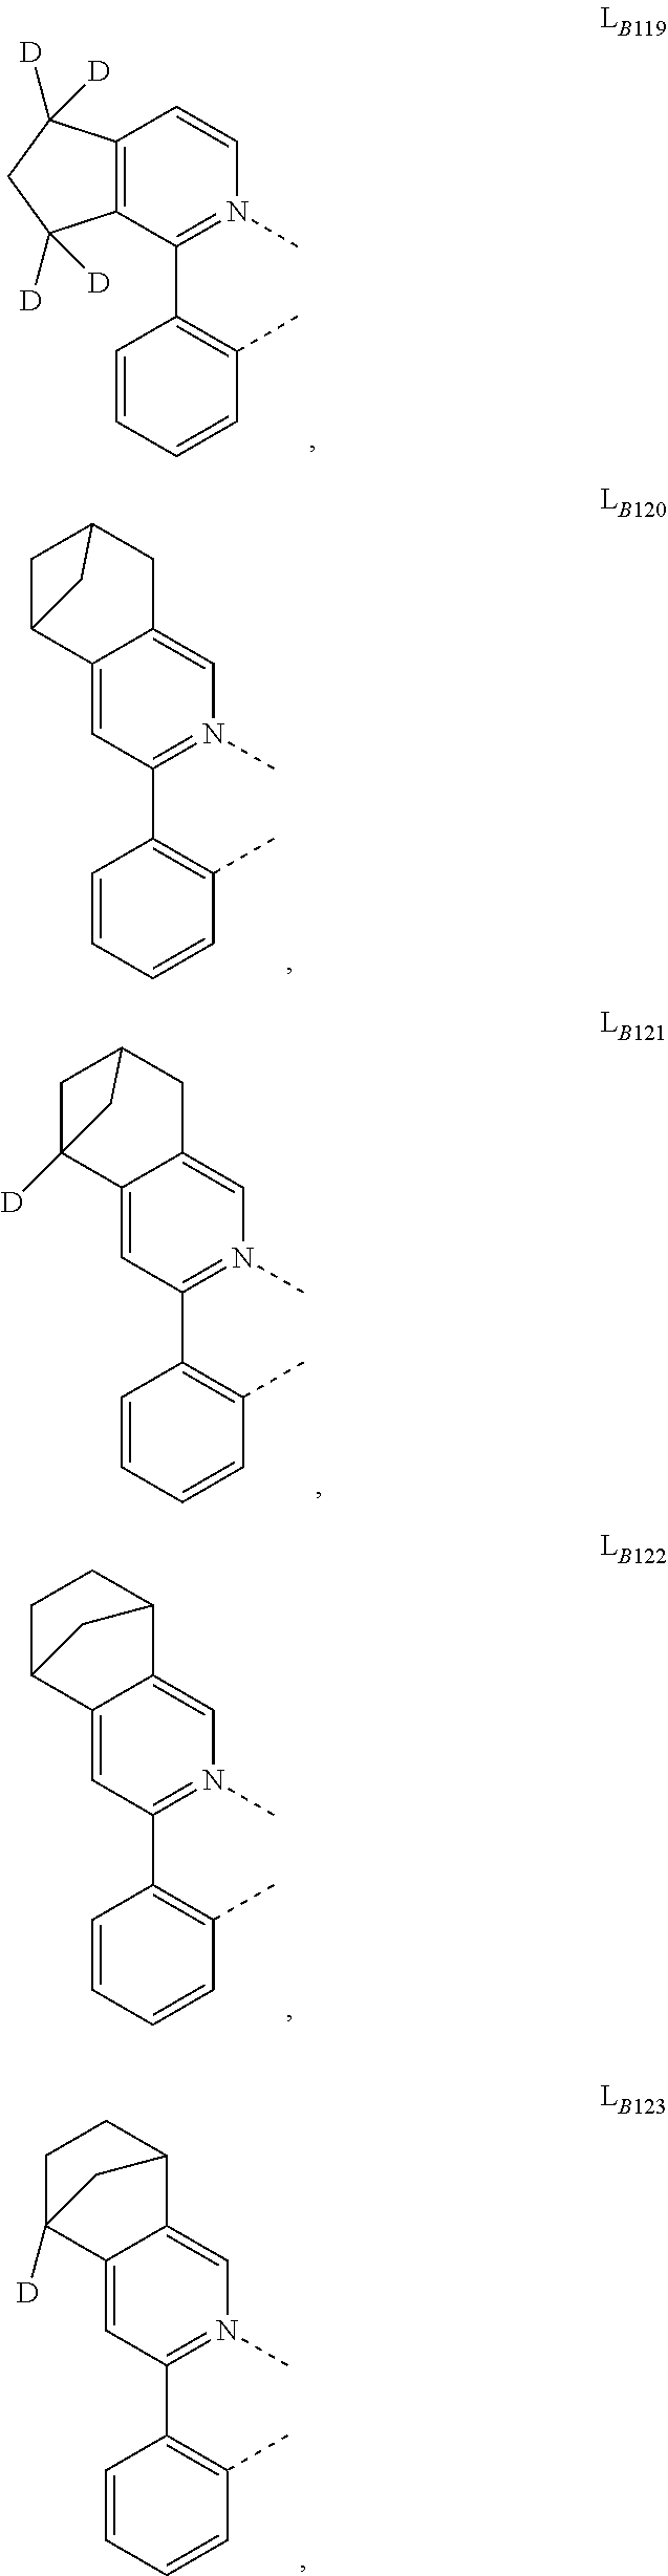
C12=CC(C3=C(C)C=CC=C3)=N(C)C=C1CC1CC2C1.C12=C(C(C3=C(C)C=CC=C3)=N(C)C=C1)C([D])([D])CC2([D])[D].C12=CC(C3=C(C)C=CC=C3)=N(C)C=C1CC1CC2([D])C1.C1=C2C(=CN(C)=C1C1=C(C)C=CC=C1)C1CCC2C1.C1=C2C(=CN(C)=C1C1=C(C)C=CC=C1)C1CCC2([D])C1
